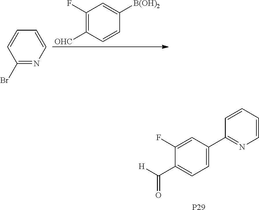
C1(F)=C([OHC])C=CC([B(OH)2])=C1.C1(Br)=NC=CC=C1.[P29].C1=C(C2=NC=CC=C2)C=C(F)C(C([H])=O)=C1
